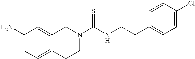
C1(N)=CC=C2C(=C1)CN(C(NCCC1=CC=C(Cl)C=C1)=S)CC2
